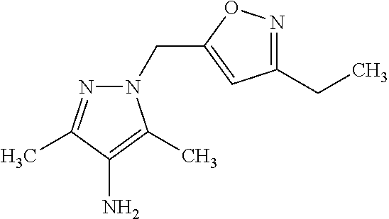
C1(CC)=NOC(CN2N=C(C)C(N)=C2C)=C1
